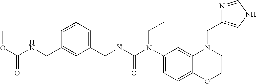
C1(N(C(NCC2=CC=CC(CNC(OC)=O)=C2)=O)CC)=CC=C2C(=C1)N(CC1=CNC=N1)CCO2
